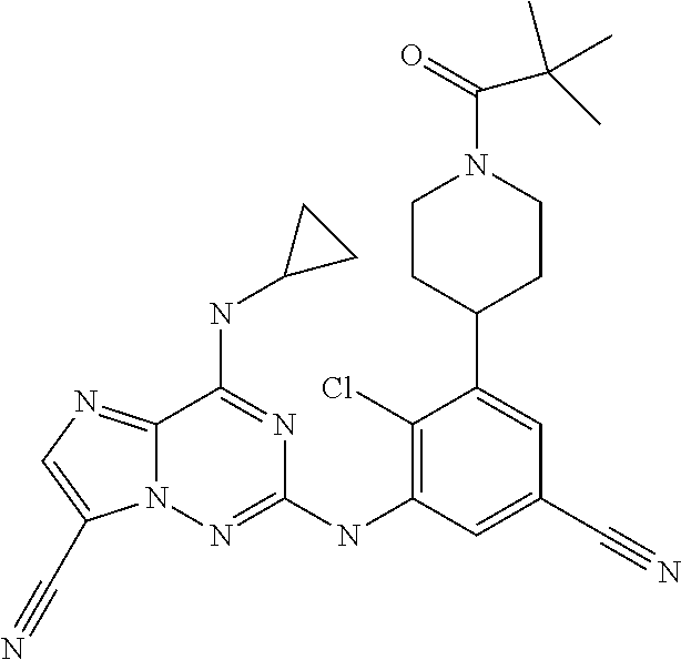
C12=NC=C(C#N)N1N=C(NC1=C(Cl)C(C3CCN(C(=O)C(C)(C)C)CC3)=CC(C#N)=C1)N=C2NC1CC1
